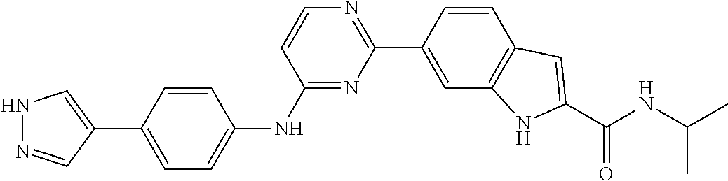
C1(C2=CC3=C(C=C2)C=C(C(NC(C)C)=O)N3)=NC=CC(NC2=CC=C(C3=CNN=C3)C=C2)=N1
